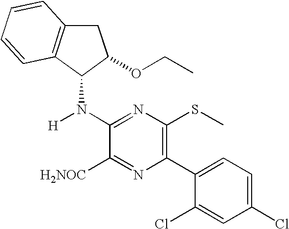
C1C2=C(C(N([H])C3=NC(SC)=C(C4=CC=C(Cl)C=C4Cl)N=C3[H2NOC])C1OCC)C=CC=C2
